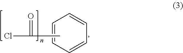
ClC(=O)C.C1=CC=CC=C1
